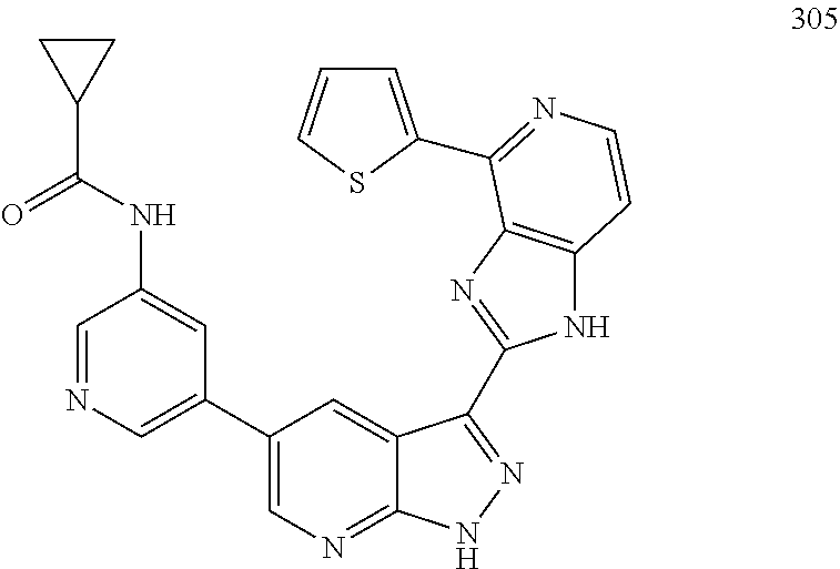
C1=C(C2=NC=CC3=C2N=C(C2=NNC4=NC=C(C5=CN=CC(NC(=O)C6CC6)=C5)C=C42)N3)SC=C1
